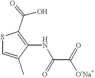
S1C=C(C)C(NC(=O)C(=O)[O-Na+])=C1C(=O)O
